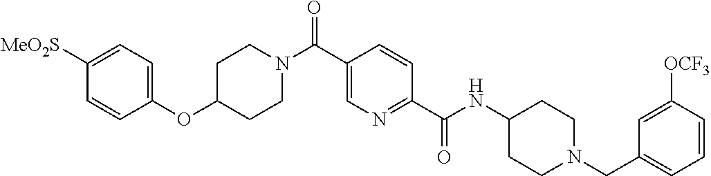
C1=CC(OC2CCN(C(C3=CN=C(C(NC4CCN(CC5=CC=CC([OCF3])=C5)CC4)=O)C=C3)=O)CC2)=CC=C1[MeO2S]
